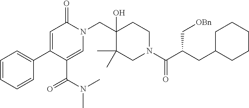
C1(C2=CC=CC=C2)=CC(=O)N(CC2(O)C(C)(C)CN(C(C(CC3CCCCC3)C[OBn])=O)CC2)C=C1C(=O)N(C)C
